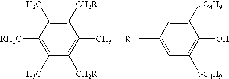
C1([CH2R])=C(C)C([CH2R])=C(C)C([RH2C])=C1C.C1([t-C4H9])=C(O)C([t-C4H9])=CC(C)=C1
